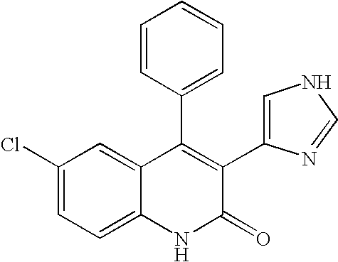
C1(Cl)=CC=C2C(=C1)C(C1=CC=CC=C1)=C(C1=CNC=N1)C(=O)N2
